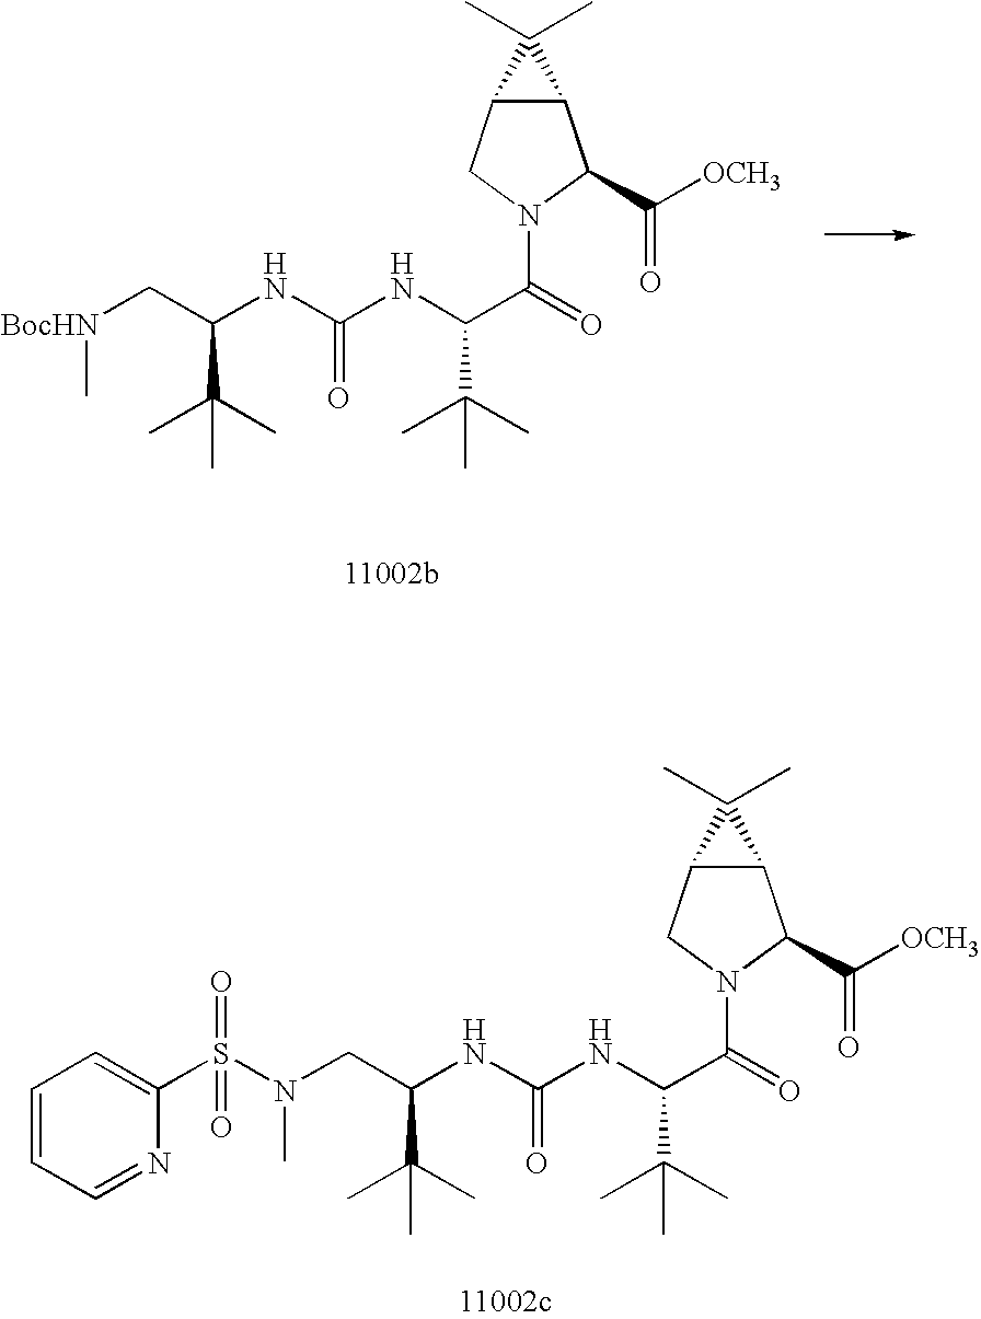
[BocHN](CC(C(C)(C)C)NC(=O)NC(C(=O)N1CC2C(C1C([OCH3])=O)C2(C)C)C(C)(C)C)C.C1(S(N(CC(C(C)(C)C)NC(NC(C(=O)N2CC3C(C2C([OCH3])=O)C3(C)C)C(C)(C)C)=O)C)(=O)=O)=CC=CC=N1
